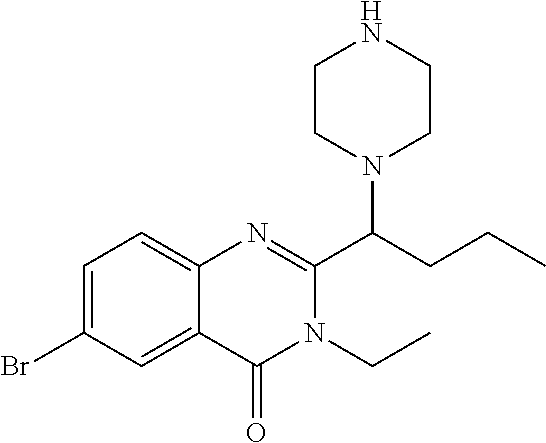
C1=C(Br)C=C2C(=C1)N=C(C(CCC)N1CCNCC1)N(CC)C2=O
